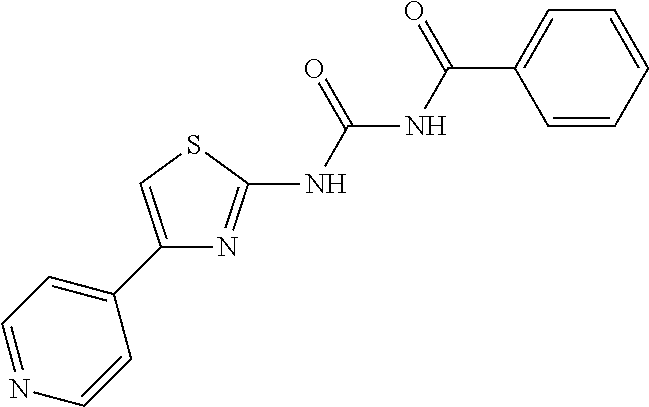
C1(C2=CC=NC=C2)=CSC(NC(NC(C2=CC=CC=C2)=O)=O)=N1
